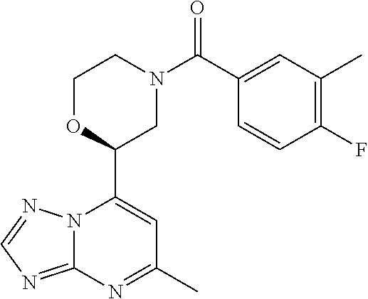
N12C(=NC=N1)N=C(C)C=C2C1CN(C(=O)C2=CC(C)=C(F)C=C2)CCO1
